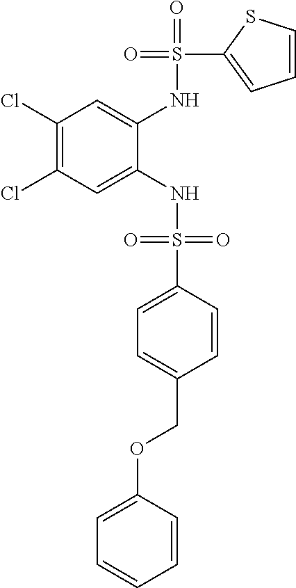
C1(Cl)=C(Cl)C=C(NS(=O)(=O)C2=CC=C(COC3=CC=CC=C3)C=C2)C(NS(=O)(C2=CC=CS2)=O)=C1
